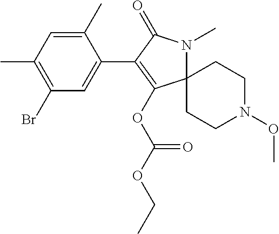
C12(N(C)C(=O)C(C3=CC(Br)=C(C)C=C3C)=C1OC(OCC)=O)CCN(OC)CC2
